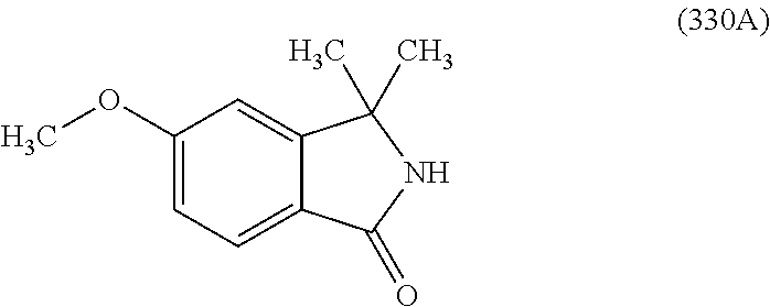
C12=CC(OC)=CC=C1C(=O)NC2(C)C
